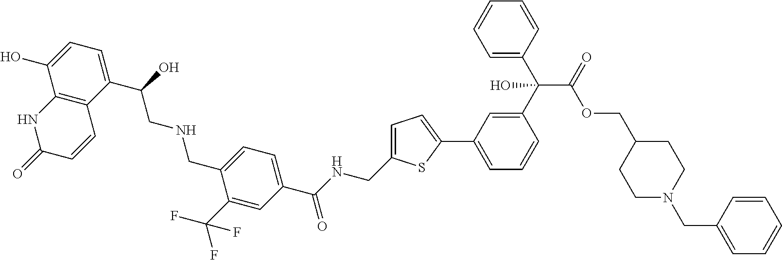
C1(C(CNCC2=CC=C(C(NCC3=CC=C(C4=CC=CC(C(C5=CC=CC=C5)(C(OCC5CCN(CC6=CC=CC=C6)CC5)=O)O)=C4)S3)=O)C=C2C(F)(F)F)O)=CC=C(O)C2=C1C=CC(=O)N2
